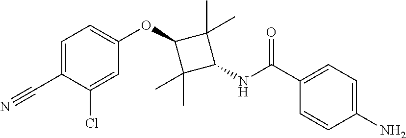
C1(OC2C(C)(C)C(NC(C3=CC=C(N)C=C3)=O)C2(C)C)=CC=C(C#N)C(Cl)=C1
